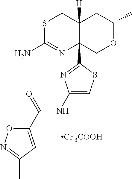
S1C(N)=NC2(C3=NC(NC(C4=CC(C)=NO4)=O)=CS3)C([H])(C1)CC(C)OC2.[CF3COOH]
